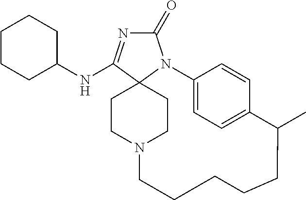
C1(=O)N=C(NC2CCCCC2)C23N1C1=CC=C(C=C1)C(C)CCCCCN(CC2)CC3
